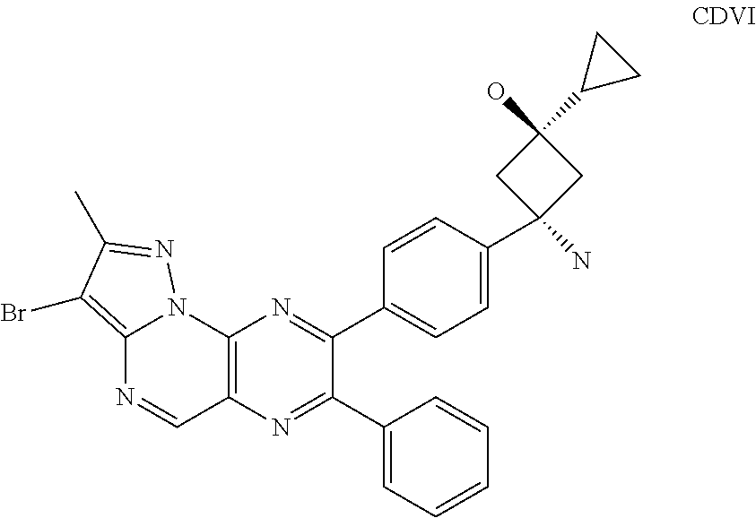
C12=C(Br)C(C)=NN1C1=C(C=N2)N=C(C2=CC=CC=C2)C(C2=CC=C(C3(N)CC(C4CC4)(O)C3)C=C2)=N1
